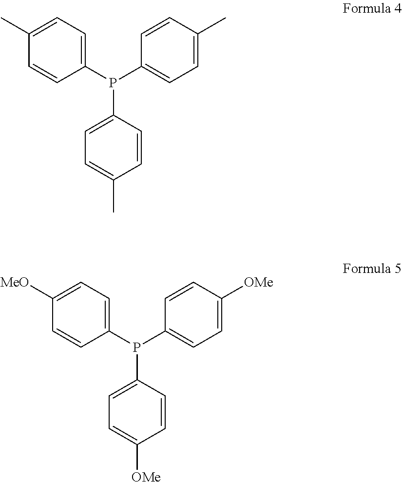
C1(C)=CC=C(P(C2=CC=C(C)C=C2)C2=CC=C(C)C=C2)C=C1.C1([MeO])=CC=C(P(C2=CC=C([OMe])C=C2)C2=CC=C([OMe])C=C2)C=C1
